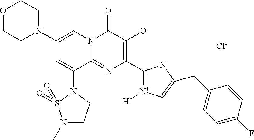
C1N(C2=CN3C(=NC(C4=[N+]([H])C=C(CC5=CC=C(F)C=C5)N4)=C(O)C3=O)C(N3S(=O)(=O)N(C)CC3)=C2)CCOC1.[Cl-]
